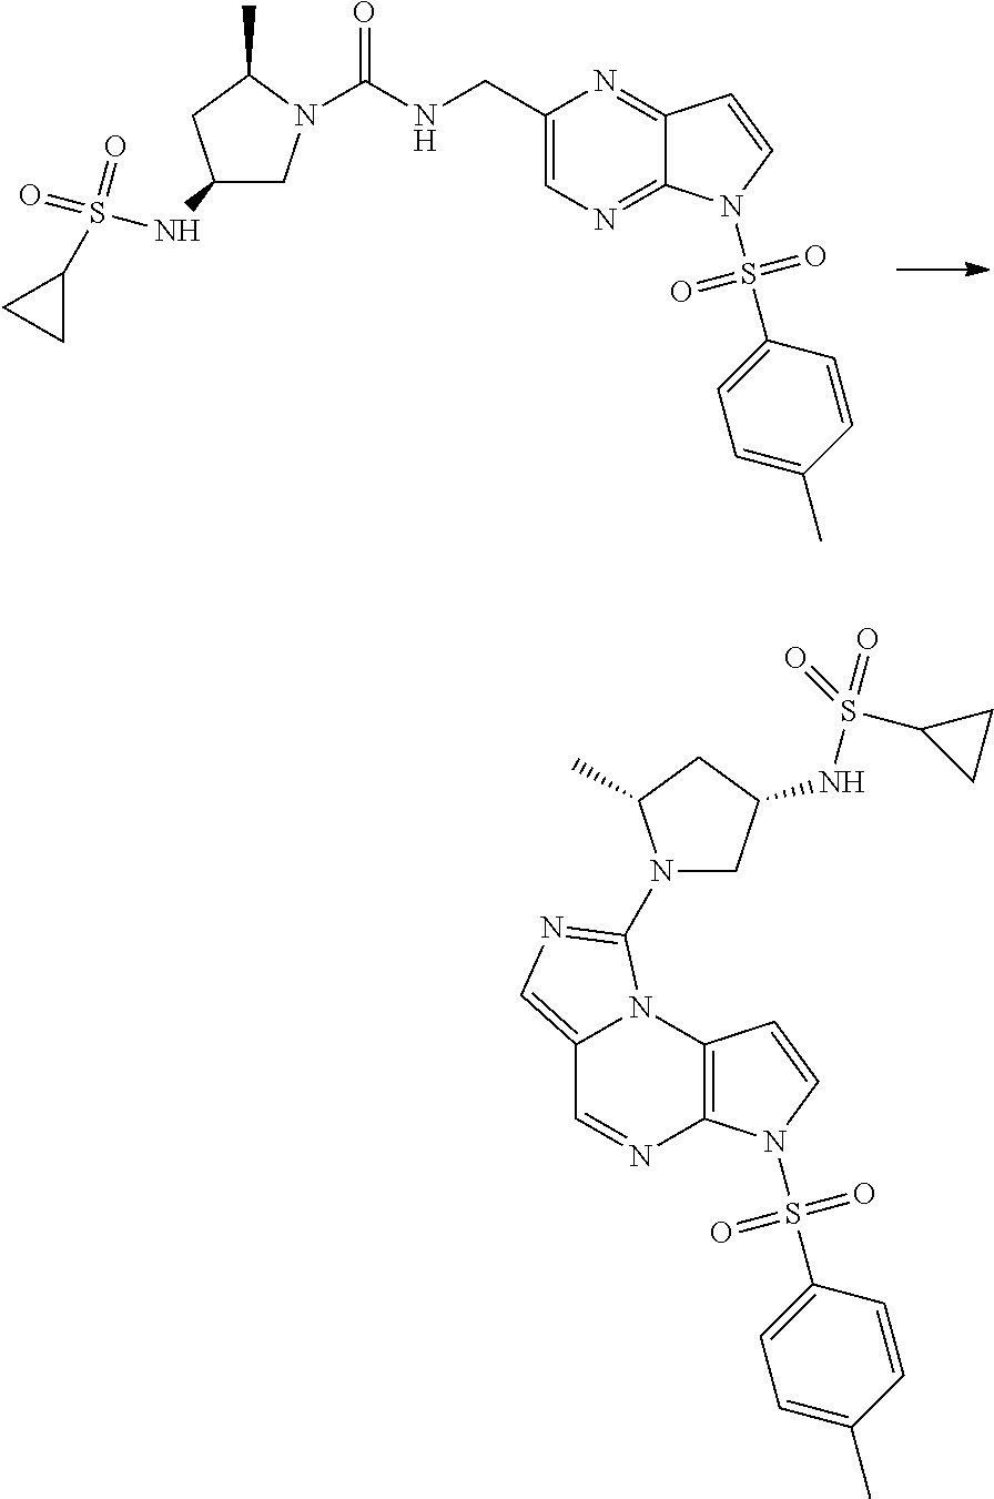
C1(NS(C2CC2)(=O)=O)CN(C(NCC2=CN=C3C(=N2)C=CN3S(=O)(=O)C2=CC=C(C)C=C2)=O)C(C)C1.C12=CN=C(N3CC(NS(C4CC4)(=O)=O)CC3C)N1C1=C(N=C2)N(S(=O)(=O)C2=CC=C(C)C=C2)C=C1
